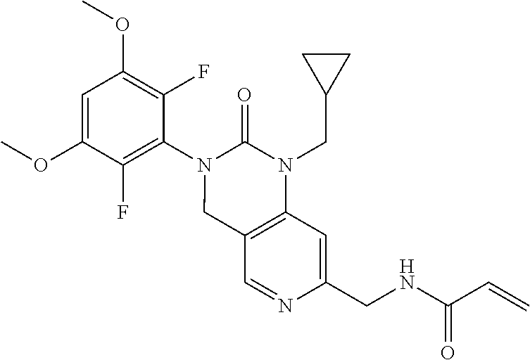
C1=C(OC)C(F)=C(N2CC3=C(N(CC4CC4)C2=O)C=C(CNC(C=C)=O)N=C3)C(F)=C1OC
